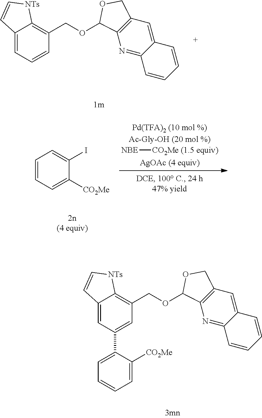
C12=CC=CC(COC3C4=C(C=C5C(=N4)C=CC=C5)CO3)=C1[NTs]C=C2.C1=CC=C([CO2Me])C(I)=C1.[NBE][CO2Me (1.5 equiv)].C12=CC(C3=CC=CC=C3[CO2Me])=CC(COC3C4=C(C=C5C(=N4)C=CC=C5)CO3)=C1[NTs]C=C2
